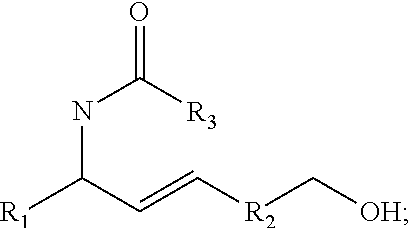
N(C([R3])=O)C([R1])C=C[R2]C[OH]
